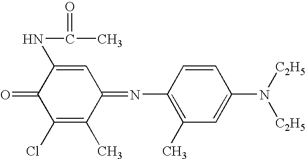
C1(=O)C(Cl)=C(C)C(=NC2=C(C)C=C(N([C2H5])[C2H5])C=C2)C=C1NC(=O)C
